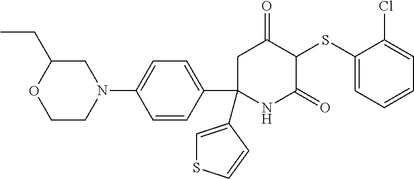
C1(SC2C(=O)CC(C3=CC=C(N4CC(CC)OCC4)C=C3)(C3=CSC=C3)NC2=O)=CC=CC=C1Cl
